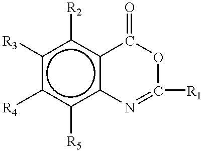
c1([R3])c([R4])c([R5])c2c(c1[R2])C(=O)OC([R1])=N2
